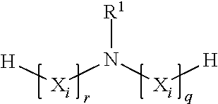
[H][Xi]N([Xi][H])[R1]
